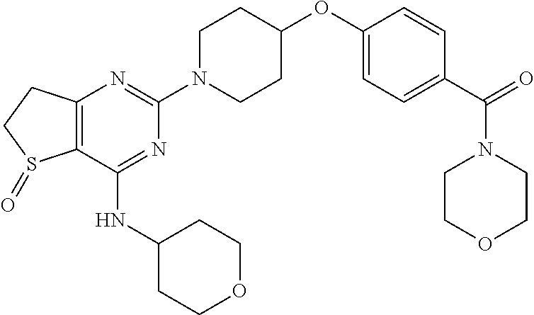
C12=C(C(NC3CCOCC3)=NC(N3CCC(OC4=CC=C(C(=O)N5CCOCC5)C=C4)CC3)=N1)S(=O)CC2
